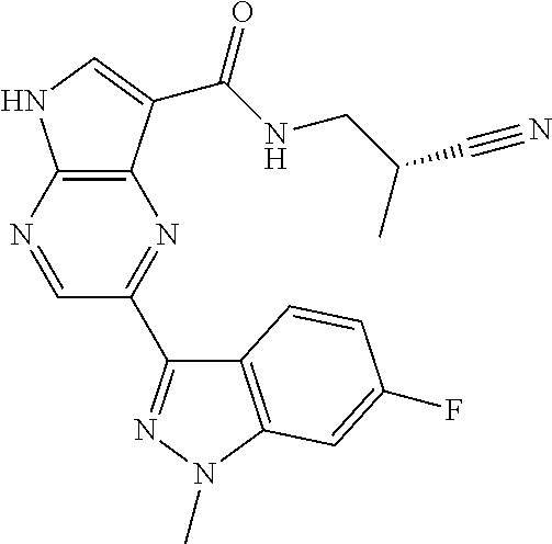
C12=C(C(C(NCC(C#N)C)=O)=CN1)N=C(C1=NN(C)C3=C1C=CC(F)=C3)C=N2
